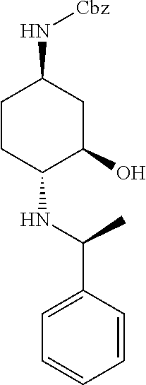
C1=CC(C(C)NC2C(O)CC(N[Cbz])CC2)=CC=C1
